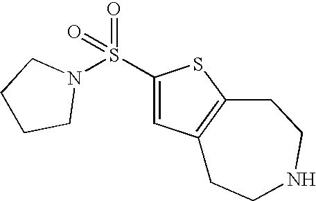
C1(S(N2CCCC2)(=O)=O)=CC2=C(S1)CCNCC2
